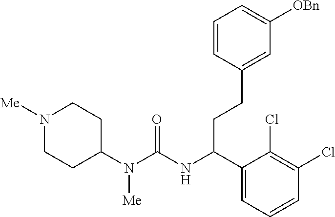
N1([Me])CCC(N(C(=O)NC(C2=CC=CC(Cl)=C2Cl)CCC2=CC([OBn])=CC=C2)[Me])CC1
